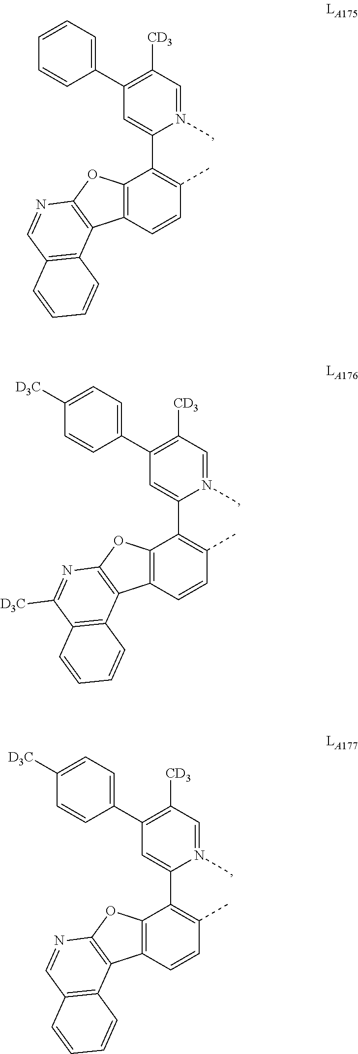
C12=C(C=CC(C)=C1C1=CC(C3=CC=CC=C3)=C([CD3])C=N1C)C1=C(O2)N=CC2=C1C=CC=C2.C12=C(C=CC(C)=C1C1=CC(C3=CC=C([D3C])C=C3)=C([CD3])C=N1C)C1=C(O2)N=C([D3C])C2=C1C=CC=C2.C12=C(C=CC(C)=C1C1=CC(C3=CC=C([D3C])C=C3)=C([CD3])C=N1C)C1=C(O2)N=CC2=C1C=CC=C2
